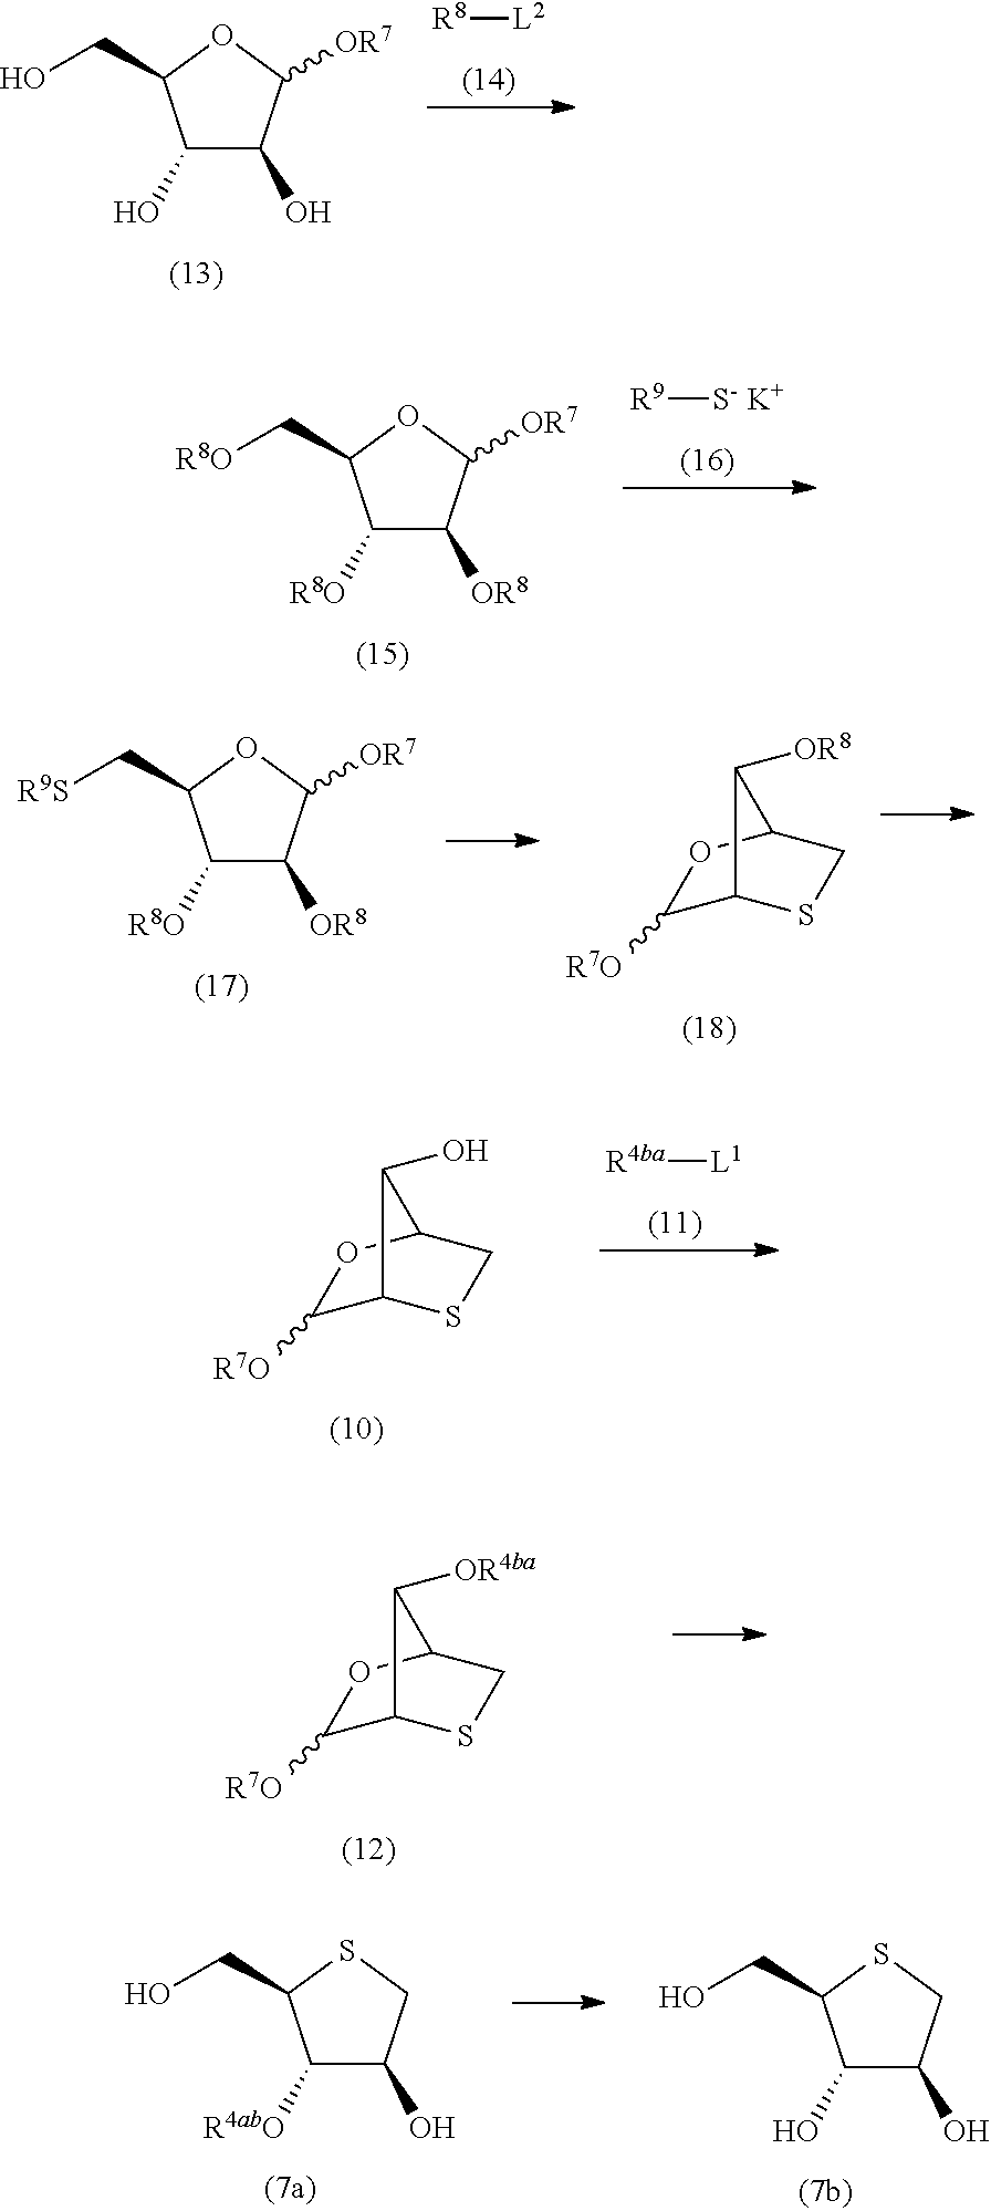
C1(O)C(O)C([OR7])OC1CO.[R8][L2].C1([R8O])C([OR8])C([OR7])OC1C[R8O].[R9][S-].[K].C1([R8O])C([OR8])C([OR7])OC1C[R9S].C1([R7O])C2SCC(O1)C2[OR8].C1([R4abO])C(O)CSC1CO.C1(O)C(O)CSC1CO.C1([R7O])C2SCC(O1)C2O.[R4ba][L1].C1([R7O])C2SCC(O1)C2[OR4ba]
